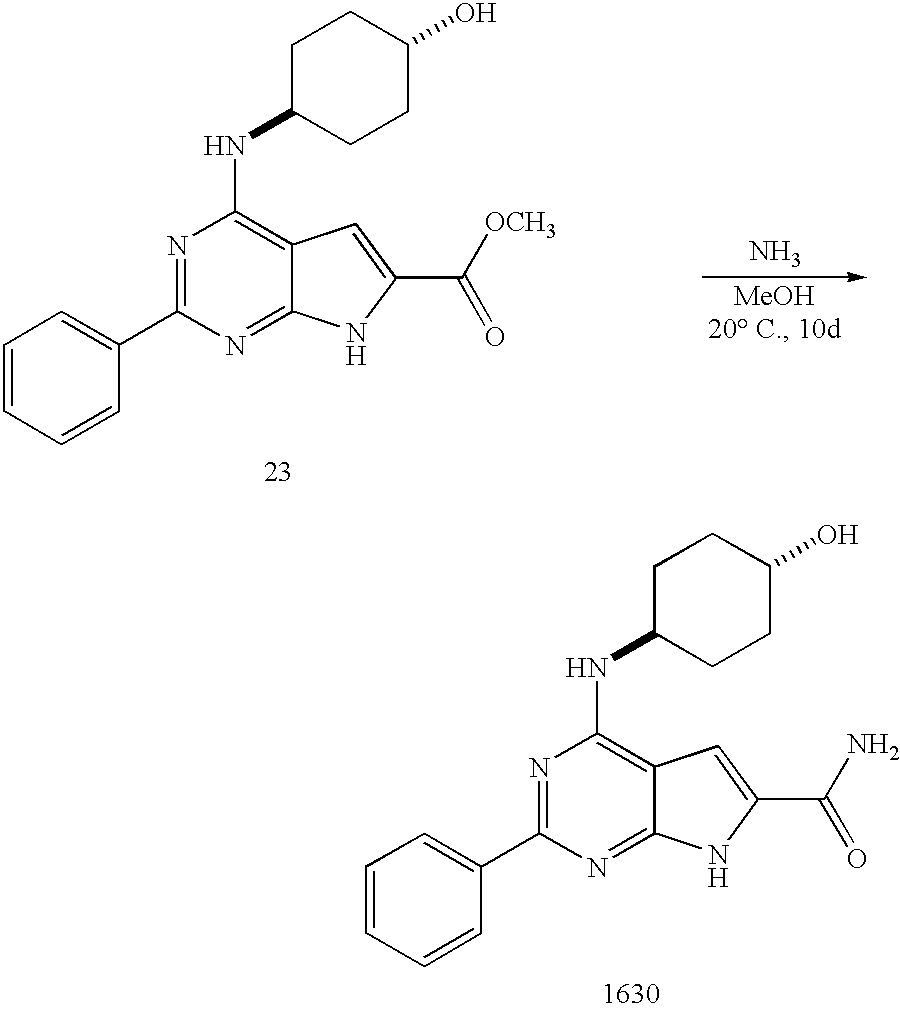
C1=CC=CC(C2=NC(NC3CCC(O)CC3)=C3C(=N2)NC(C([OCH3])=O)=C3)=C1.N.C1=CC=CC(C2=NC(NC3CCC(O)CC3)=C3C(=N2)NC(C(N)=O)=C3)=C1
